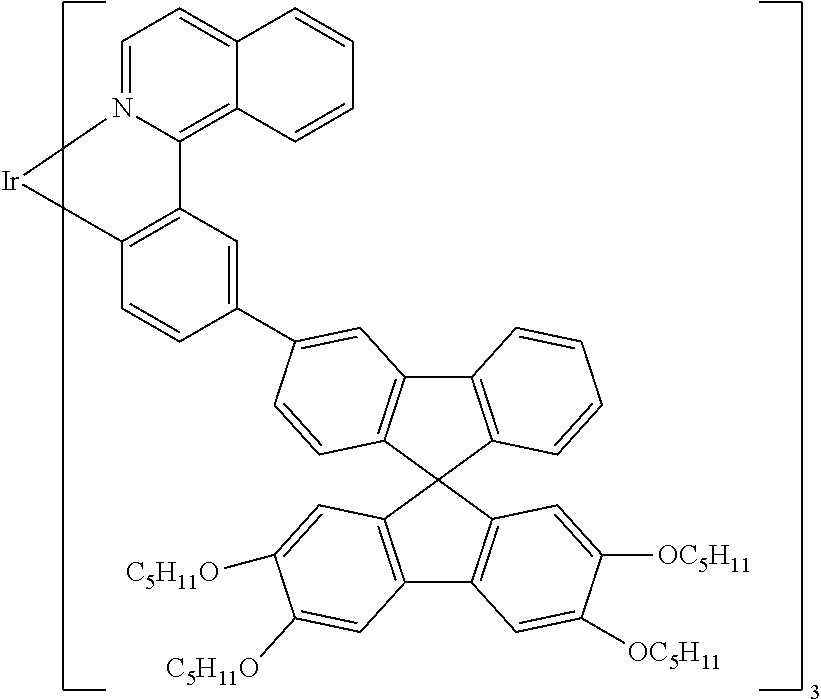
C1=N2C(=C3C(=C1)C=CC=C3)C1=C(C=CC(C3=CC4=C(C5(C6=C4C=CC=C6)C4=C(C6=C5C=C([OC5H11])C([OC5H11])=C6)C=C([C5H11O])C([C5H11O])=C4)C=C3)=C1)[Ir]2
